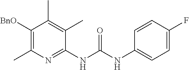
C1(NC(NC2=CC=C(F)C=C2)=O)=NC(C)=C([BnO])C(C)=C1C
